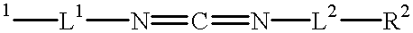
[1][L1]N=C=N[L2][R2]
